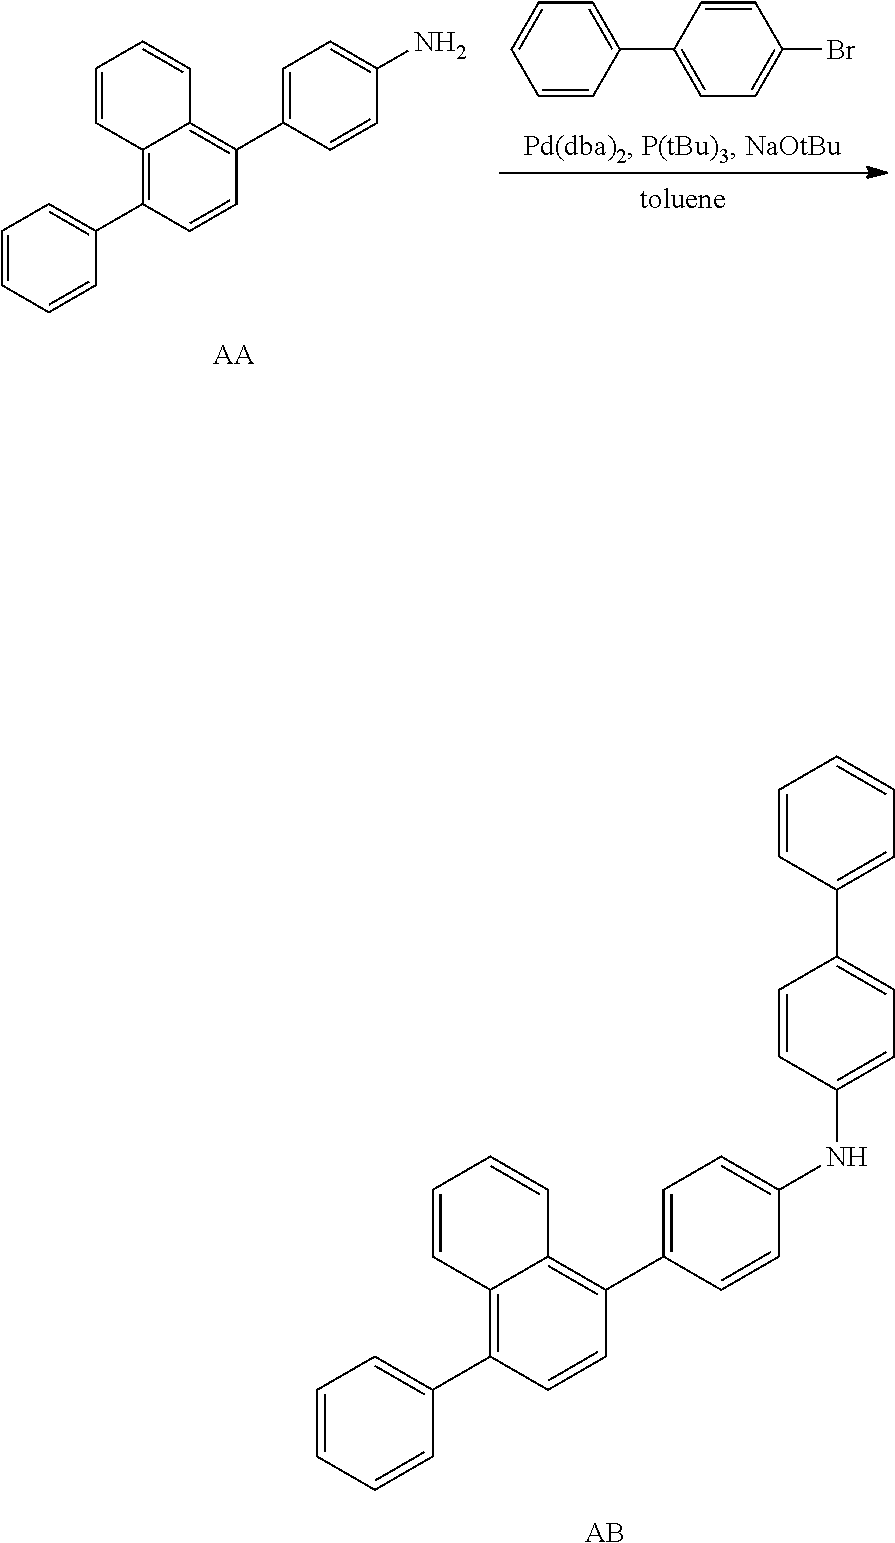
C1=CC(C2=CC=C(Br)C=C2)=CC=C1.C1=CC=CC(C2=C3C(=C(C4=CC=C(N)C=C4)C=C2)C=CC=C3)=C1.[AA].C1=CC=CC(C2=C3C(=C(C4=CC=C(NC5=CC=C(C6=CC=CC=C6)C=C5)C=C4)C=C2)C=CC=C3)=C1.[AB]
